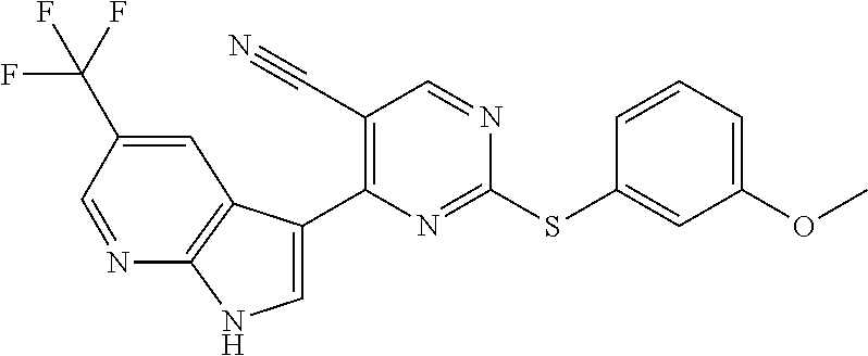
C1=C(C2=C(C#N)C=NC(SC3=CC(OC)=CC=C3)=N2)C2=C(N1)N=CC(C(F)(F)F)=C2
